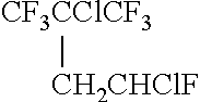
[CF3CClCF3][CH2CHClF]
